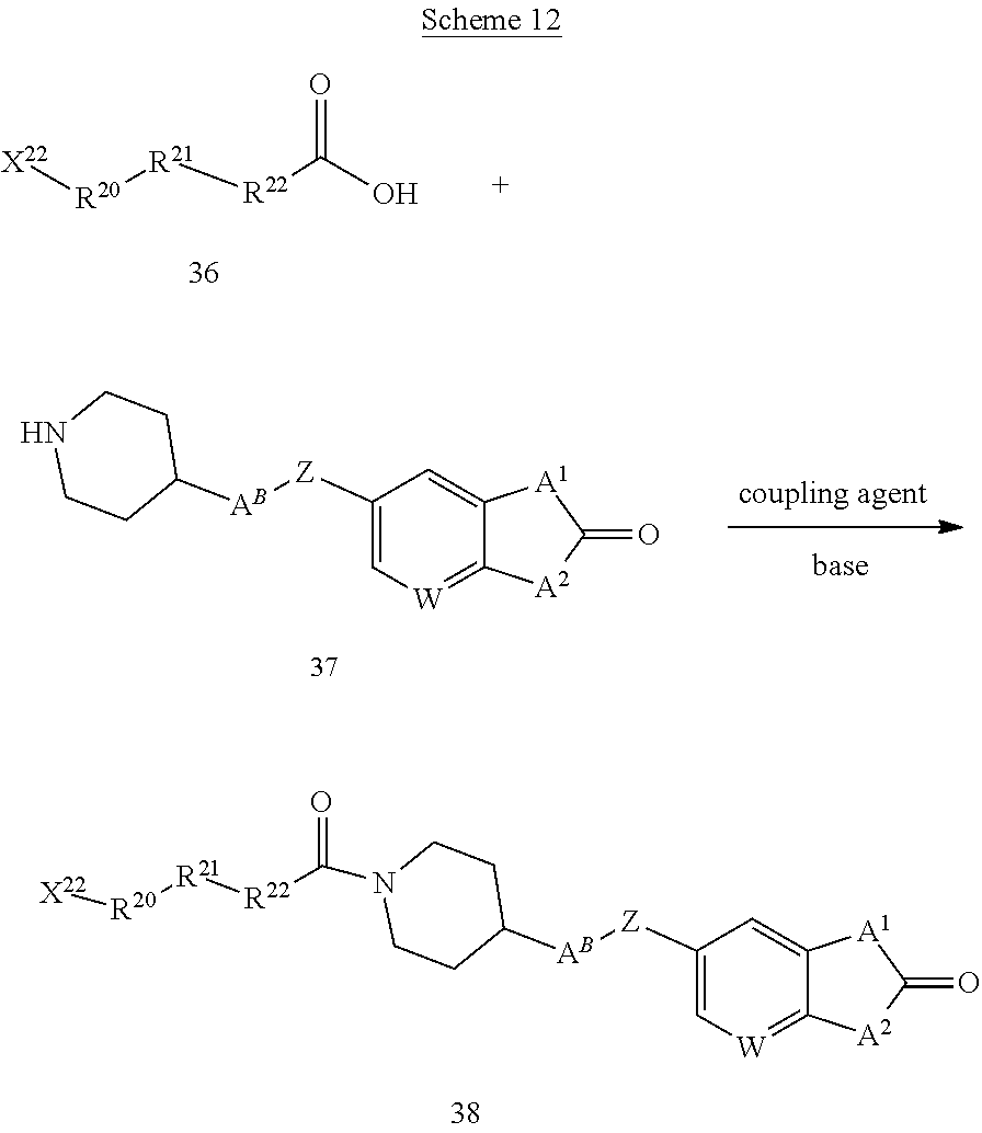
O=C(O)[R22][R21][R20][X22].C1([Z][AB]C2CCNCC2)=C[W]=C2C(=C1)[A1]C(=O)[A2]2.C1([Z][AB]C2CCN(C(=O)[R22][R21][R20][X22])CC2)=C[W]=C2C(=C1)[A1]C(=O)[A2]2
